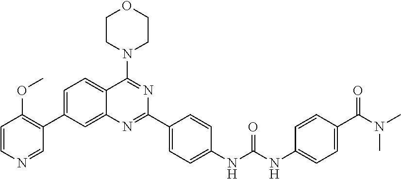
C1=C(C2=C(OC)C=CN=C2)C=C2C(=C1)C(N1CCOCC1)=NC(C1=CC=C(NC(NC3=CC=C(C(N(C)C)=O)C=C3)=O)C=C1)=N2
